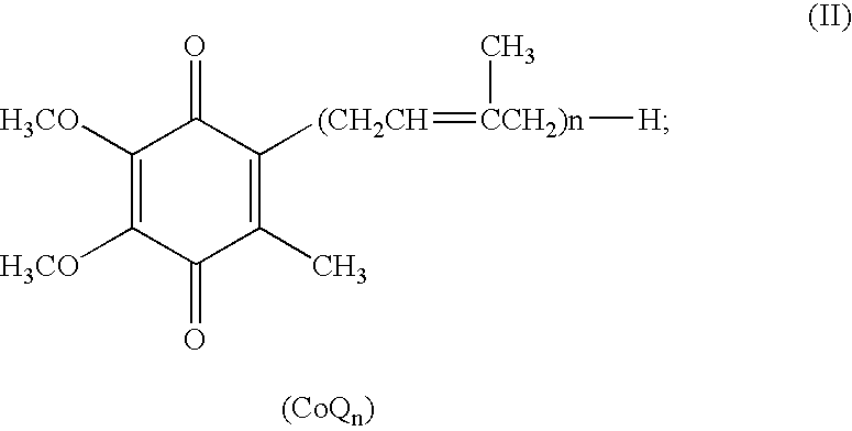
C1([H3CO])=C([H3CO])C(=O)C(C)=C([(CH2CH]=[CCH2)n](C)[H])C1=O
